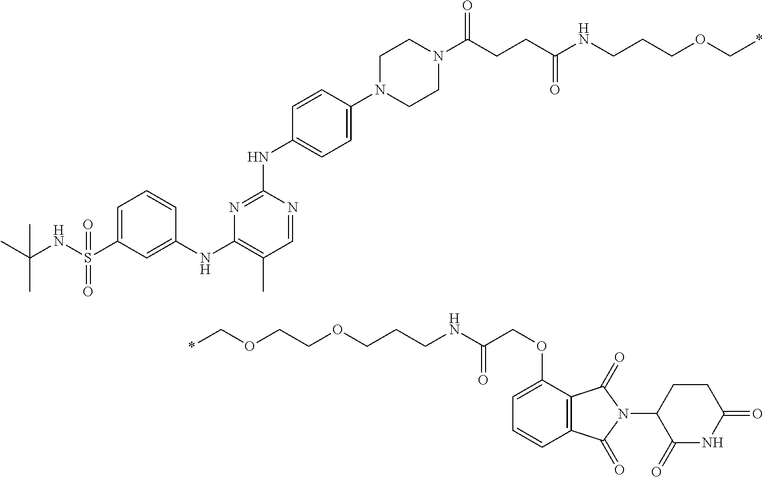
C(CCC(NCCCOC*)=O)(N1CCN(C2=CC=C(NC3=NC(NC4=CC(S(NC(C)(C)C)(=O)=O)=CC=C4)=C(C)C=N3)C=C2)CC1)=O.C(NC(COC1=CC=CC2=C1C(=O)N(C1CCC(=O)NC1=O)C2=O)=O)CCOCCOC*
